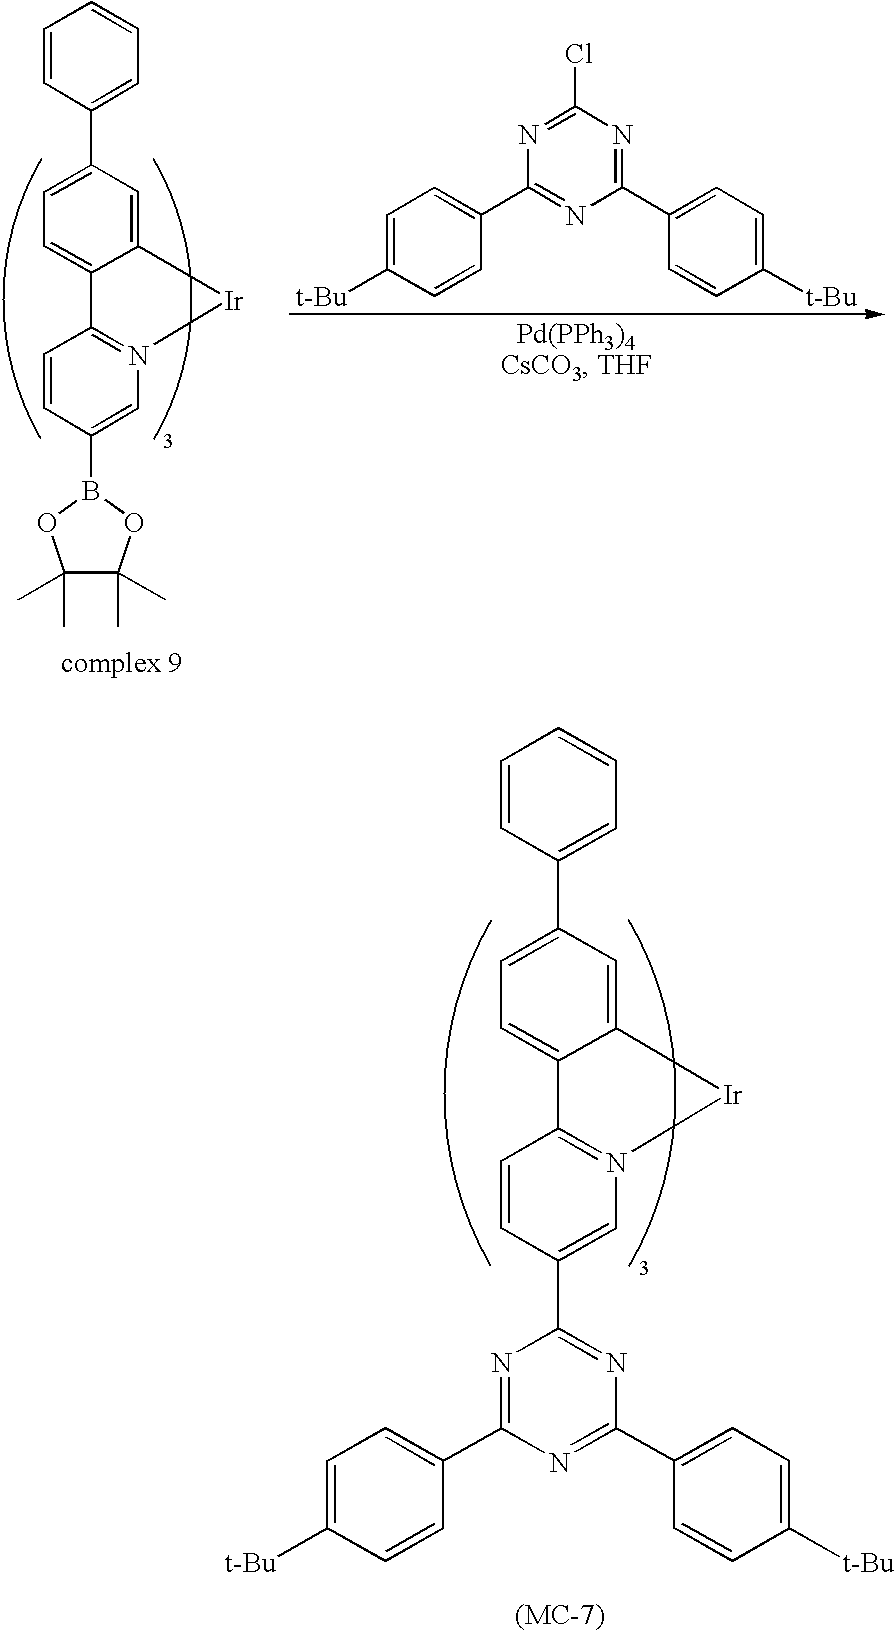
C1=C(C2=CC=CC=C2)C=C2C(=C1)C1=N(C=C(B3OC(C)(C)C(C)(C)O3)C=C1)[Ir]2.C1=C([t-Bu])C=CC(C2=NC(C3=CC=C([t-Bu])C=C3)=NC(Cl)=N2)=C1.C1=C(C2=CC=CC=C2)C=C2C(=C1)C1=N(C=C(C3=NC(C4=CC=C([t-Bu])C=C4)=NC(C4=CC=C([t-Bu])C=C4)=N3)C=C1)[Ir]2
